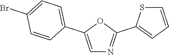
C1=C(C2=CC=C(Br)C=C2)OC(C2=CC=CS2)=N1
